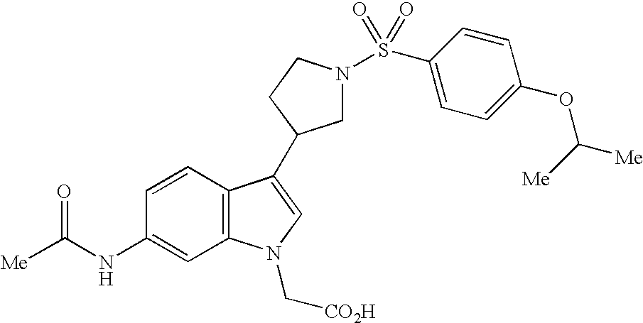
C1=CC2=C(C=C1NC([Me])=O)N(C[CO2H])C=C2C1CN(S(=O)(=O)C2=CC=C(OC([Me])[Me])C=C2)CC1
